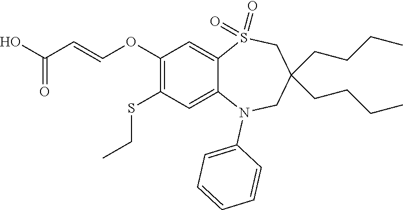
OC(=O)C=COC1=C(SCC)C=C2C(=C1)S(=O)(=O)CC(CCCC)(CCCC)CN2C1=CC=CC=C1
